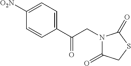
C1=CC(C(CN2C(=O)CSC2=O)=O)=CC=C1[O2N]
